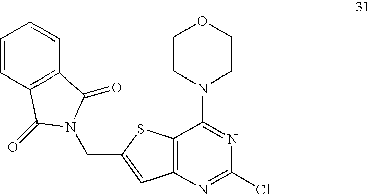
C12=C(N=C(Cl)N=C1N1CCOCC1)C=C(CN1C(=O)C3=C(C=CC=C3)C1=O)S2
